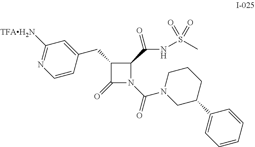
C1(CC2=CC([TFAH2N])=NC=C2)C(=O)N(C(=O)N2CC(C3=CC=CC=C3)CCC2)C1C(NS(C)(=O)=O)=O
